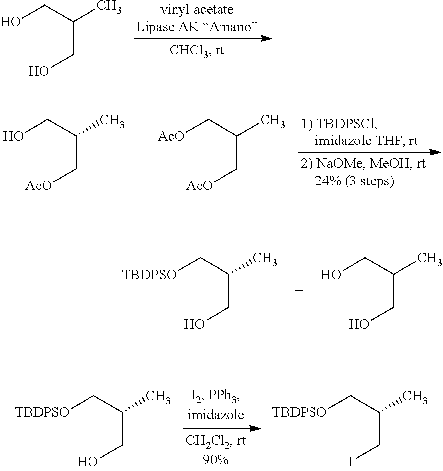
OCC(C[AcO])C.[AcO]CC(C[AcO])C.[TBDPSO]CC(CO)C.OCC(CO)C.OCC(CO)C.[TBDPSO]CC(CO)C.[TBDPSO]CC(CI)C
